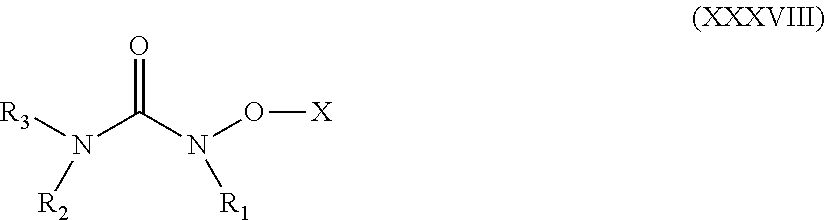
[R3]N(C(N(O[X])[R1])=O)[R2]
